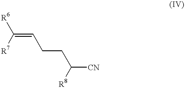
C(=CCCC([CN])[R8])([R7])[R6]
